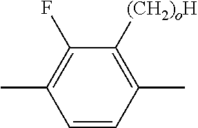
C1(C)=C(F)C([(CH2)oH])=C(C)C=C1
